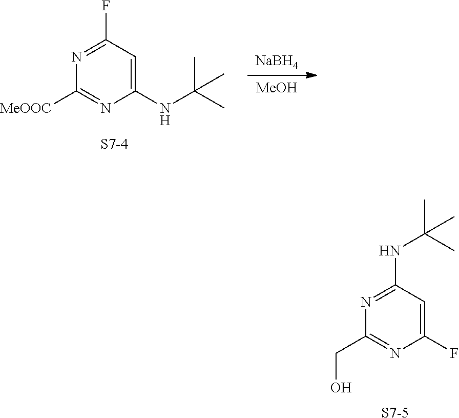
N1=C(NC(C)(C)C)C=C(F)N=C1CO.[S7-5].N1=C(F)C=C(NC(C)(C)C)N=C1[MeOOC].[S7-4].[NaBH4].[MeOH]
